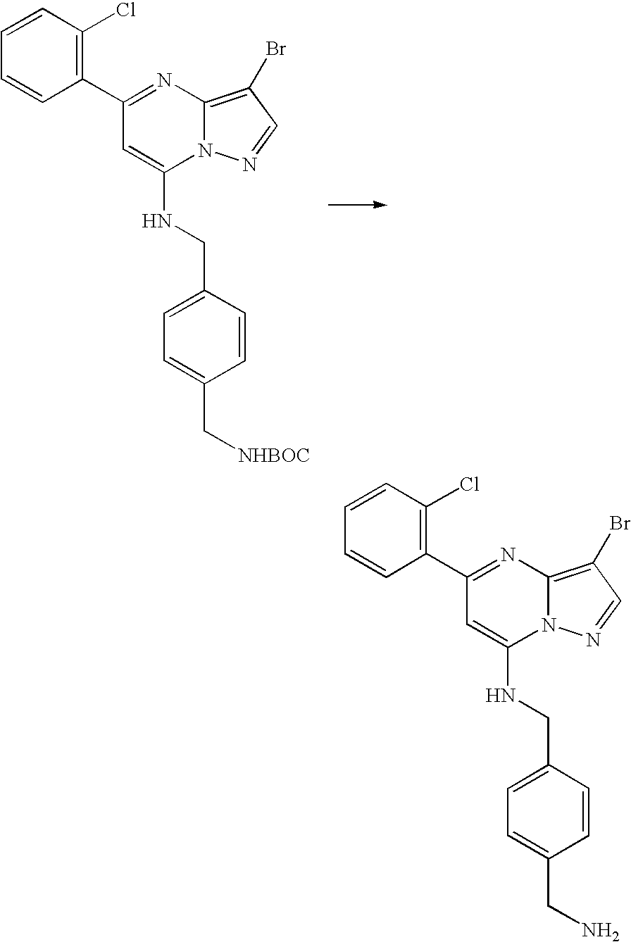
C1(C2=NC3=C(Br)C=NN3C(NCC3=CC=C(C[NHBOC])C=C3)=C2)=C(Cl)C=CC=C1.C1(C2=NC3=C(Br)C=NN3C(NCC3=CC=C(CN)C=C3)=C2)=C(Cl)C=CC=C1
